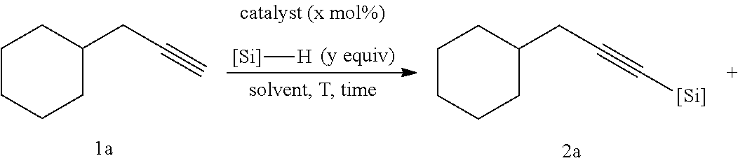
[Si][H].C1CCCC(CC#C)C1.C1CCCC(CC#C[Si])C1
